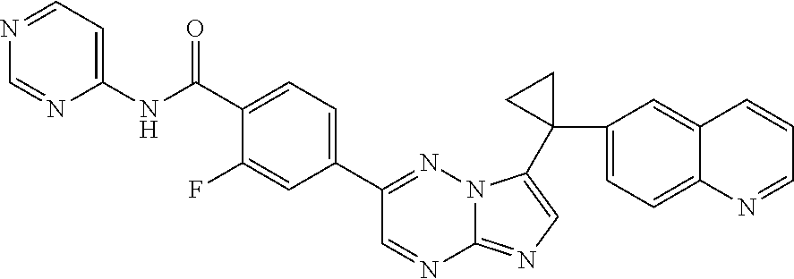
C1(NC(C2=CC=C(C3=NN4C(=NC=C4C4(C5=CC=C6C(=C5)C=CC=N6)CC4)N=C3)C=C2F)=O)=CC=NC=N1
